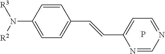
C1=CC(N([R3])[R2])=CC=C1C=CC1=CC=NC=N1.P
